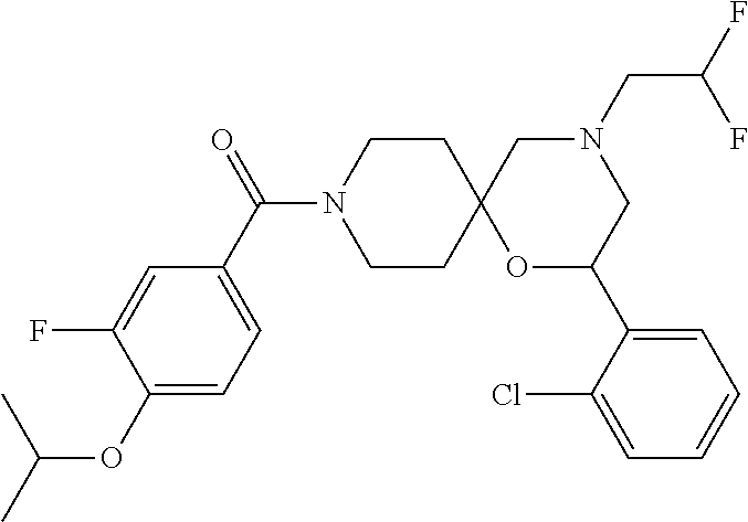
C1(OC(C)C)=CC=C(C(N2CCC3(CC2)OC(C2=CC=CC=C2Cl)CN(CC(F)F)C3)=O)C=C1F
